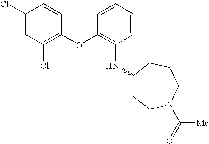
C1(Cl)=CC(Cl)=C(OC2=C(NC3CCN(C(=O)[Me])CCC3)C=CC=C2)C=C1
